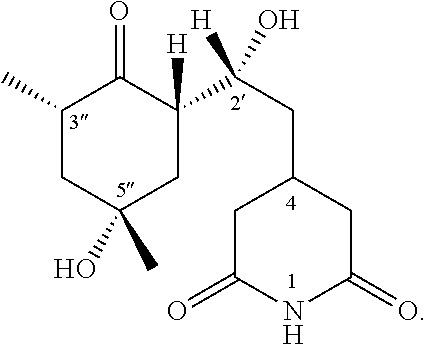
C1(C)CC(O)(C)CC([H])(C(CC2CC(=O)NC(=O)C2)([H])O)C1=O
